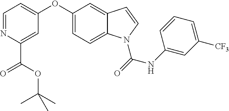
C1=NC(C(OC(C)(C)C)=O)=CC(OC2=CC=C3C(=C2)C=CN3C(NC2=CC([CF3])=CC=C2)=O)=C1
